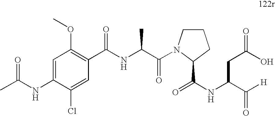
C1=C(NC(C)=O)C(Cl)=CC(C(NC(C(N2CCCC2C(=O)NC(C([H])=O)CC(O)=O)=O)C)=O)=C1OC
